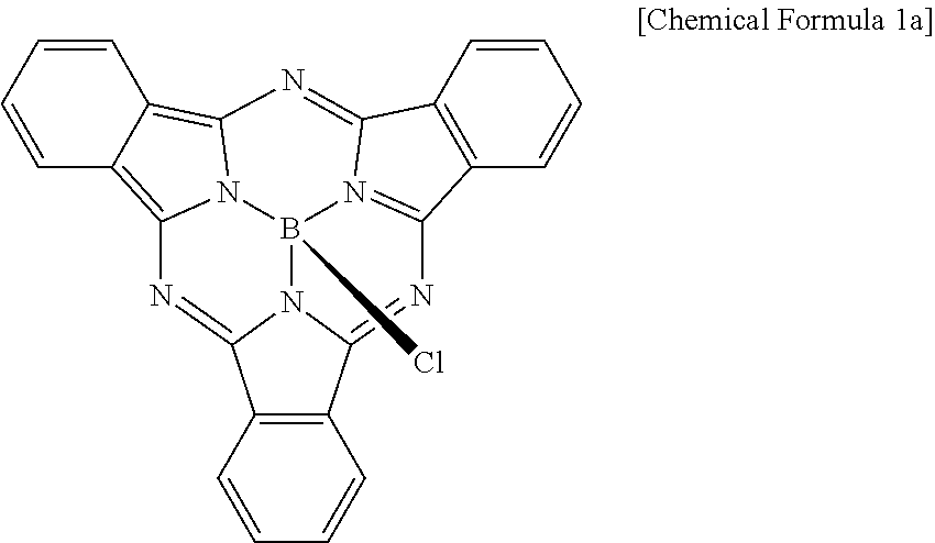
C1=CC=CC2=C3N4C(=C12)N=C1C2=C(C=CC=C2)C2=N1B4(Cl)N1C(=N2)C2=C(C=CC=C2)C1=N3
